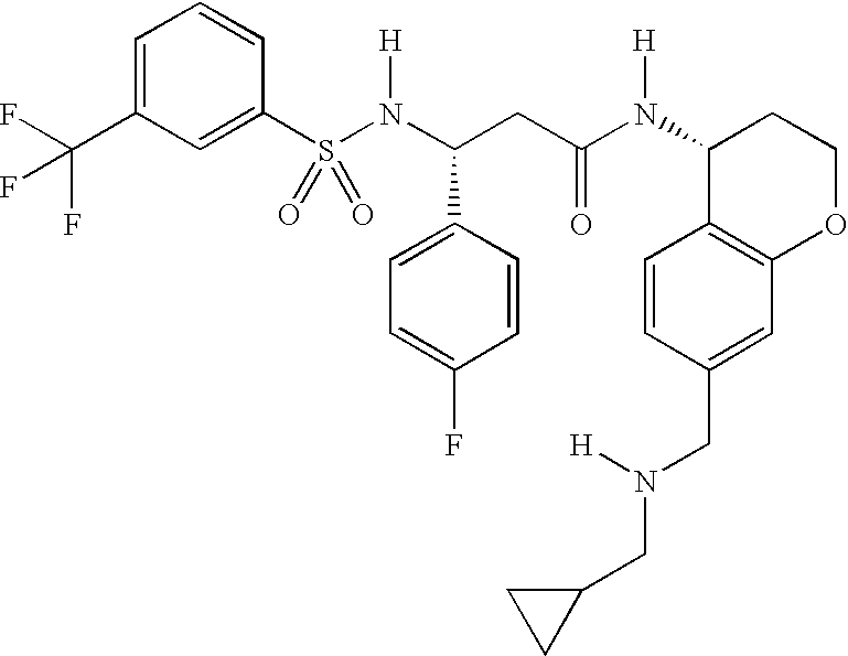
S(N(C(CC(N(C1C2=C(OCC1)C=C(CN([H])CC1CC1)C=C2)[H])=O)C1=CC=C(F)C=C1)[H])(=O)(=O)C1=CC(C(F)(F)F)=CC=C1
